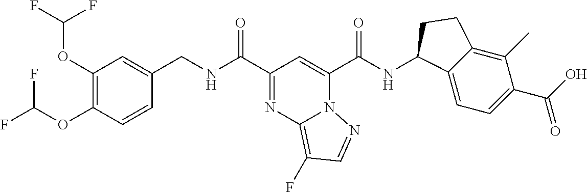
C1(OC(F)F)=C(OC(F)F)C=CC(CNC(C2=NC3=C(F)C=NN3C(C(NC3C4=CC=C(C(=O)O)C(C)=C4CC3)=O)=C2)=O)=C1
